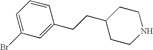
C1=C(Br)C=C(CCC2CCNCC2)C=C1
